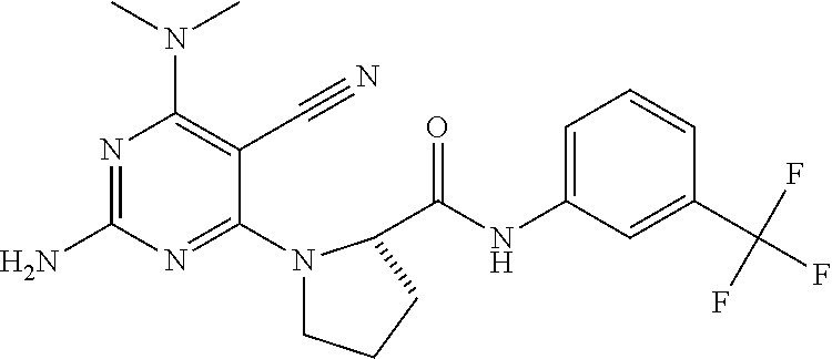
C1(N2CCCC2C(NC2=CC=CC(C(F)(F)F)=C2)=O)=NC(N)=NC(N(C)C)=C1C#N
